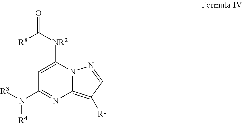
C1=C([NR2]C(=O)[R8])N2C(=C([R1])C=N2)N=C1N([R3])[R4]
